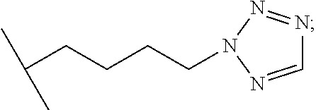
C(CCCCN1N=CN=N1)(C)C
